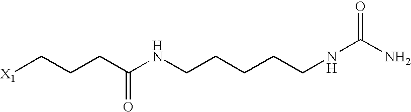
[X1]CCCC(NCCCCCNC(=O)N)=O
